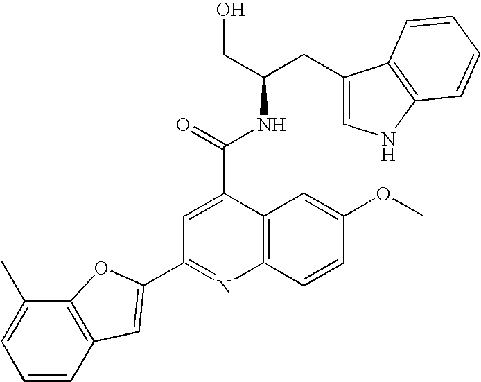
C1(CC(CO)NC(C2=CC(C3=CC4=C(C(C)=CC=C4)O3)=NC3=C2C=C(OC)C=C3)=O)=CNC2=C1C=CC=C2
